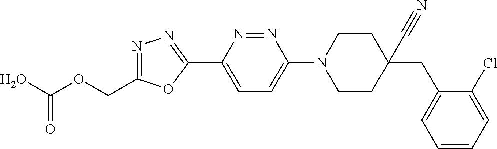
OC(OCC1=NN=C(C2=CC=C(N3CCC(C#N)(CC4=CC=CC=C4Cl)CC3)N=N2)O1)=O
